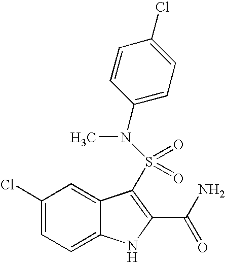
C1(Cl)=CC=C2C(=C1)C(S(=O)(=O)N(C1=CC=C(Cl)C=C1)C)=C(C(N)=O)N2
